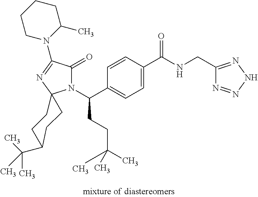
C1=C(C(=O)NCC2=NNN=N2)C=CC(C(N2C(=O)C(N3C(C)CCCC3)=NC23CCC(C(C)(C)C)CC3)CCC(C)(C)C)=C1
